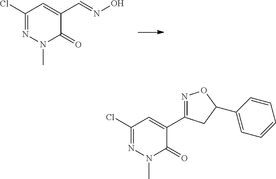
C(C1=CC(Cl)=NN(C)C1=O)=NO.C1(C2=NOC(C3=CC=CC=C3)C2)=CC(Cl)=NN(C)C1=O
